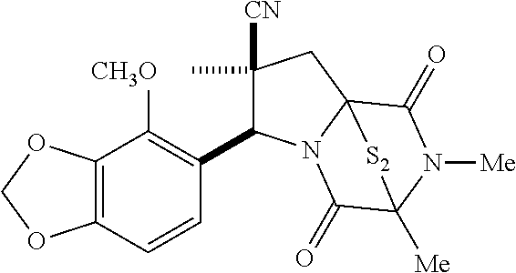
C1(C)([CN])C(C2=C([CH3O])C3=C(C=C2)OCO3)N2C3(C1)C(=O)N([Me])C([Me])(C2=O)[S2]3
